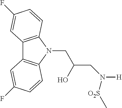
C12=C(N(CC(CN([H])[O2S]C)O)C3=C1C=C(F)C=C3)C=CC(F)=C2
